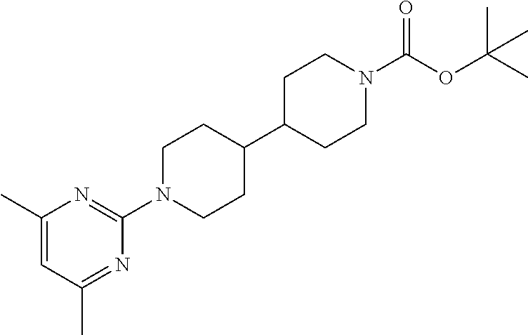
C1(C)=CC(C)=NC(N2CCC(C3CCN(C(OC(C)(C)C)=O)CC3)CC2)=N1
